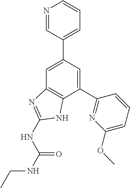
C1=C(C2=CC=CN=C2)C=C(C2=NC(OC)=CC=C2)C2=C1N=C(NC(NCC)=O)N2
